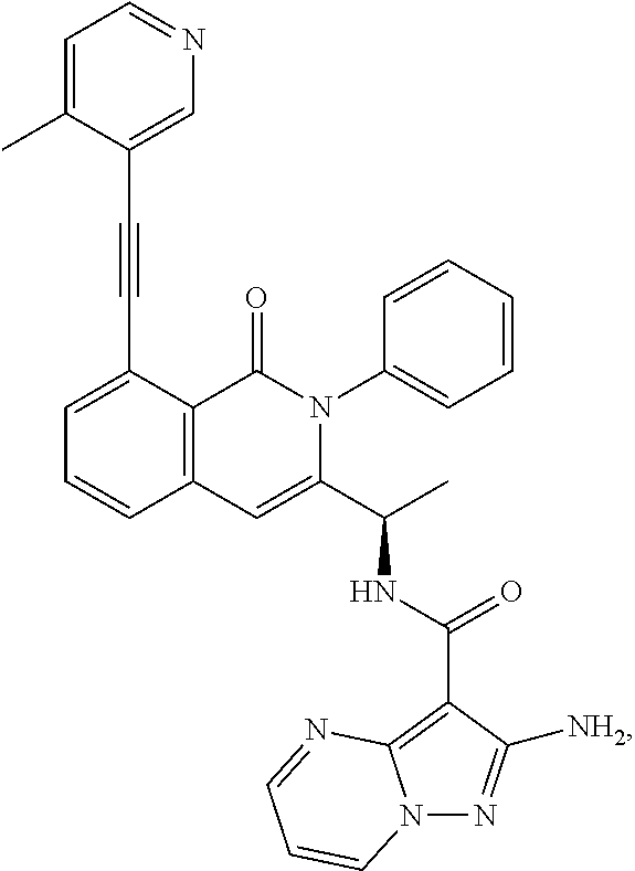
C1=C(C#CC2=CN=CC=C2C)C2=C(C=C1)C=C(C(C)NC(C1=C3N(N=C1[NH2])C=CC=N3)=O)N(C1=CC=CC=C1)C2=O
